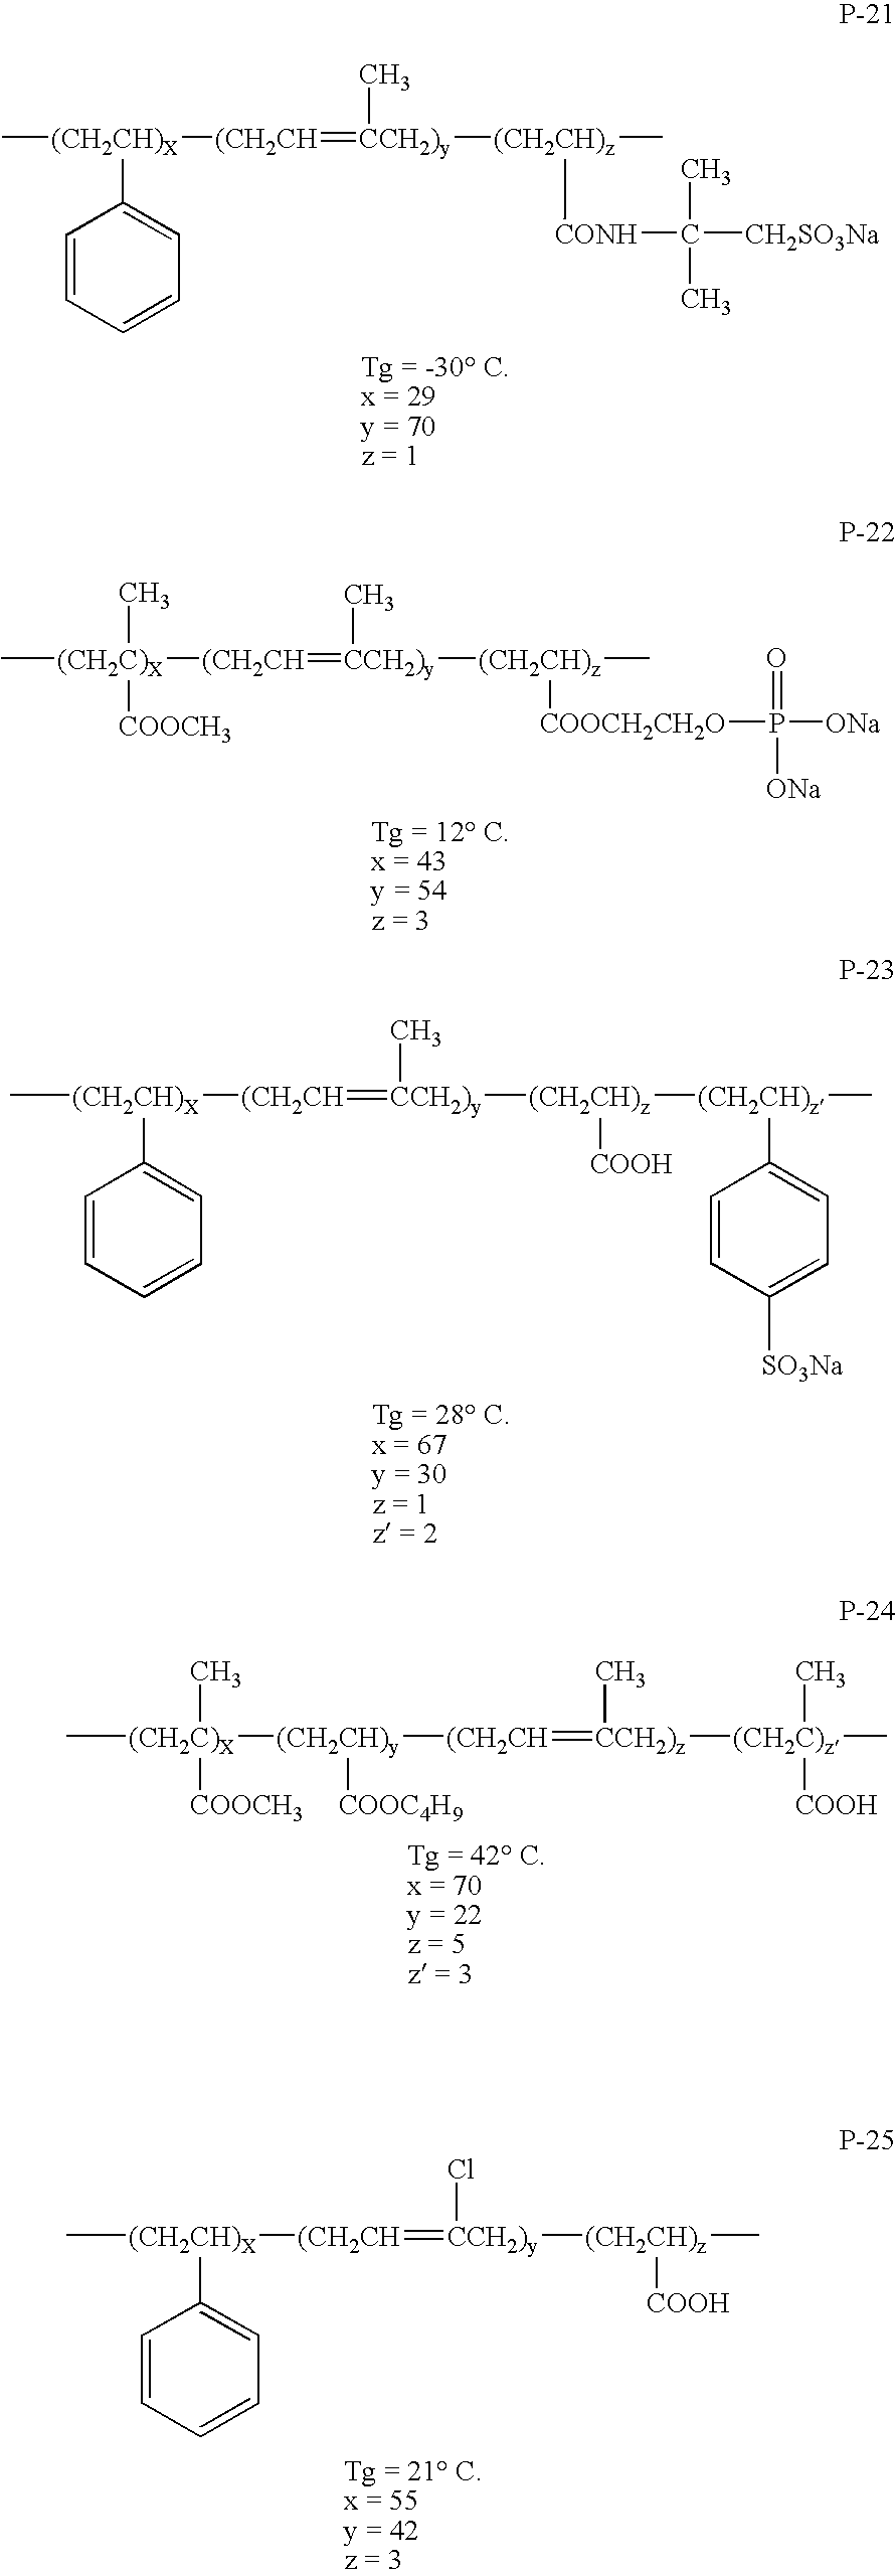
C[(CH2CH)X]([(CH2CH]=[CCH2)y](C)[(CH2CH)z](C)[CONH]C(C)([CH2SO3Na])C)C1=CC=CC=C1.C[(CH2C)X](C)([COOCH3])[(CH2CH]=[CCH2)y](C)[(CH2CH)z]([COOCH2CH2O]P(=O)([ONa])[ONa])C.C[(CH2CH)X]([(CH2CH]=[CCH2)y](C)[(CH2CH)z]([(CH2CH)z](C)C1=CC=C([SO3Na])C=C1)[COOH])C1=CC=CC=C1.C[(CH2C)X](C)([COOCH3])[(CH2CH)y]([(CH2CH]=[CCH2)z](C)[(CH2C)z](C)(C)[COOH])[COOC4H9].C[(CH2CH)X]([(CH2CH]=[CCH2)y](Cl)[(CH2CH)z]([COOH])C)C1=CC=CC=C1
